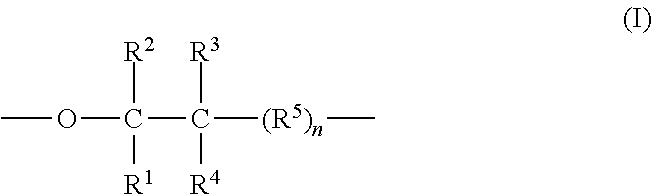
COC([R2])(C([(R5)n]C)([R3])[R4])[R1]
